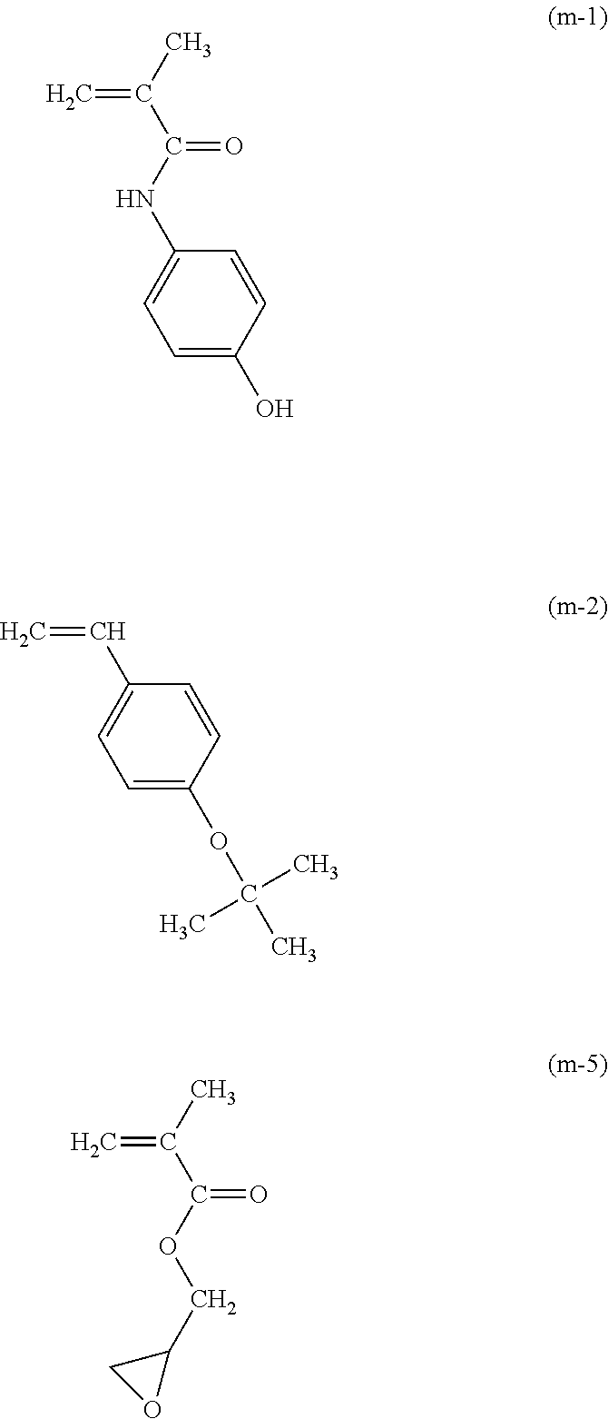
C1=C(O)C=CC(NC(C(C)=C)=O)=C1.C1=C(OC(C)(C)C)C=CC(C=C)=C1.C(OC(C(C)=C)=O)C1CO1
